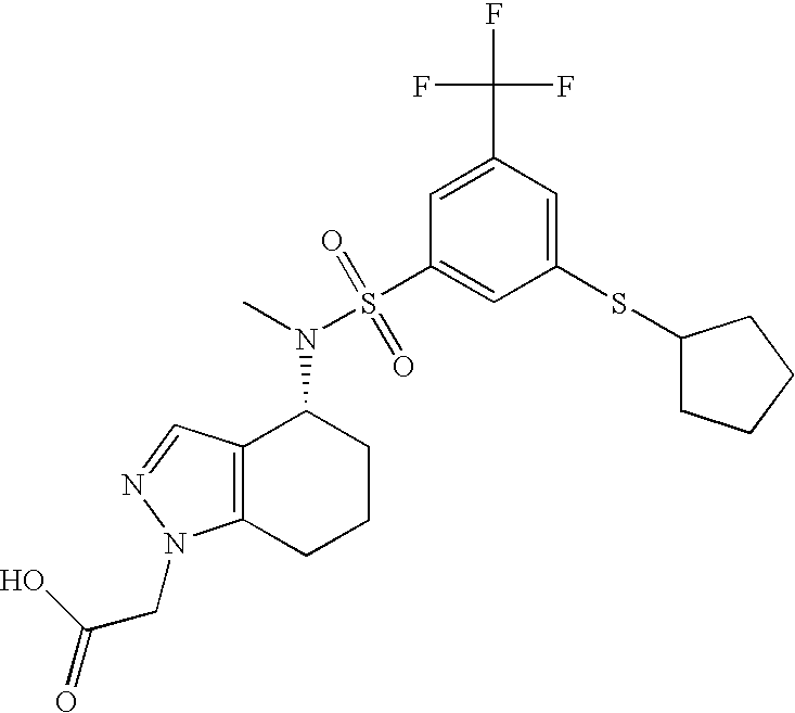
C1(SC2CCCC2)=CC(C(F)(F)F)=CC(S(=O)(=O)N(C)C2C3=C(CCC2)N(CC(=O)O)N=C3)=C1
